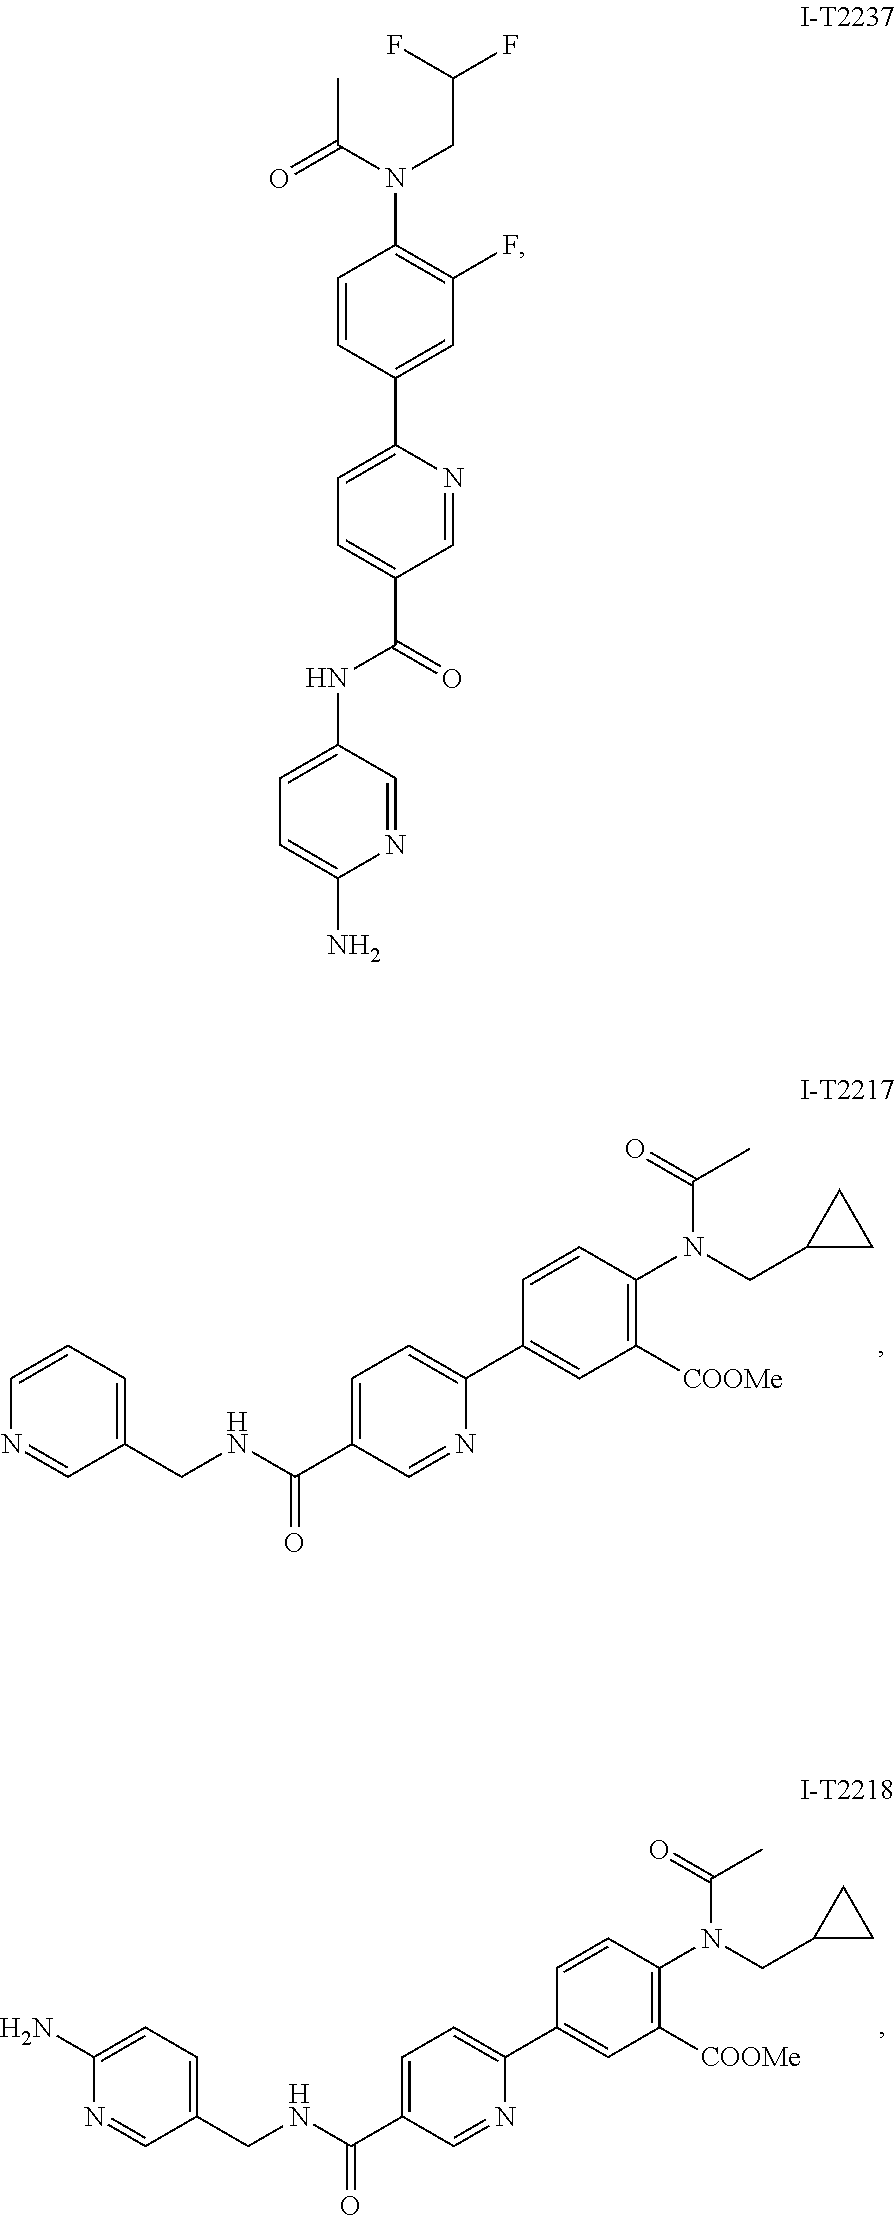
C1=CC=C(CNC(C2=CC=C(C3=CC([COOMe])=C(N(CC4CC4)C(=O)C)C=C3)N=C2)=O)C=N1.N1=CC(CNC(C2=CC=C(C3=CC([COOMe])=C(N(CC4CC4)C(=O)C)C=C3)N=C2)=O)=CC=C1N.C1(NC(C2=CC=C(C3=CC(F)=C(N(C(=O)C)CC(F)F)C=C3)N=C2)=O)=CC=C(N)N=C1
